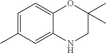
C1=C(C)C=C2C(=C1)OC(C)(C)CN2
